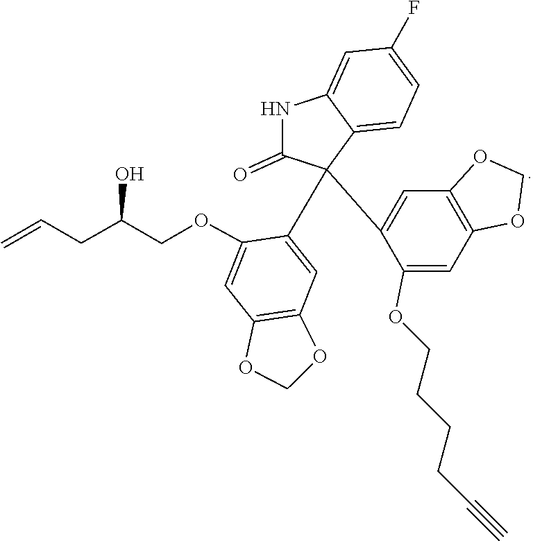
O1COC2=C1C=C(C1(C3=CC4=C(OCO4)C=C3OCCCCC#C)C3=CC=C(F)C=C3NC1=O)C(OCC(CC=C)O)=C2
